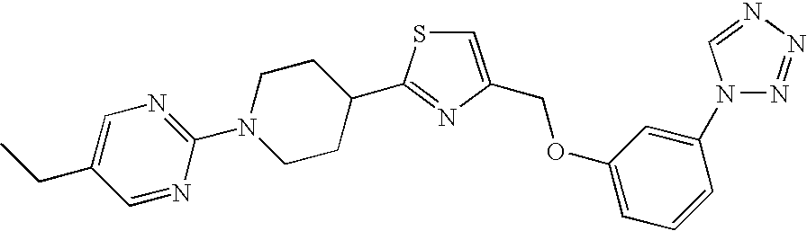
C1=C(COC2=CC=CC(N3N=NN=C3)=C2)N=C(C2CCN(C3=NC=C(CC)C=N3)CC2)S1
